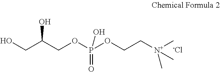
C(C(COP(OCC[N+](C)(C)C)(=O)O)O)O.[-Cl]
